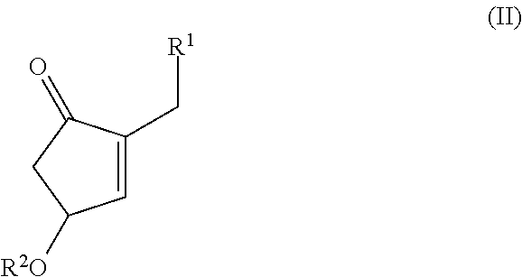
C1=C(C[R1])C(=O)CC1[R2O]
